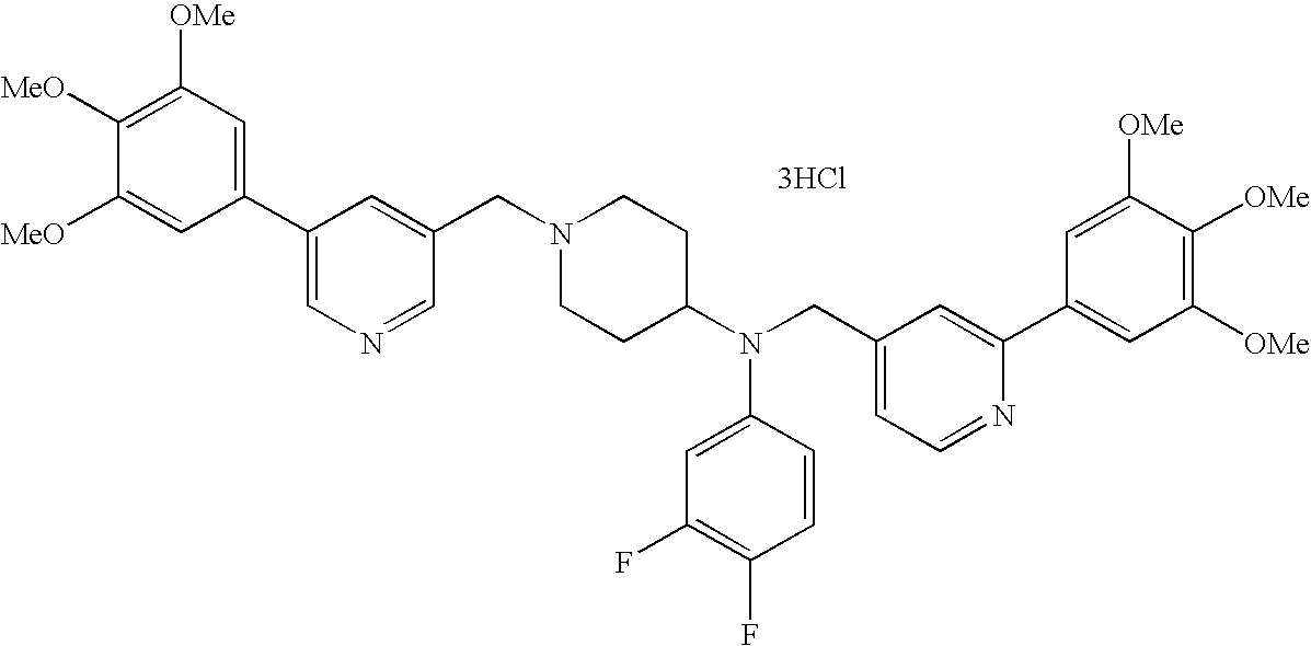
C1=C([MeO])C([MeO])=C([OMe])C=C1C1=CN=CC(CN2CCC(N(CC3=CC=NC(C4=CC([OMe])=C([OMe])C([OMe])=C4)=C3)C3=CC(F)=C(F)C=C3)CC2)=C1.[3HCl]
